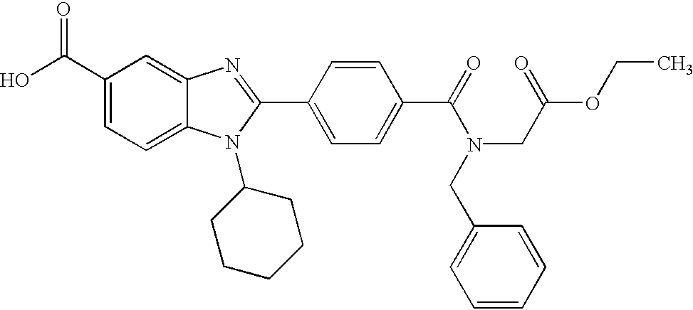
OC(C1=CC=C2C(=C1)N=C(C1=CC=C(C(=O)N(CC3=CC=CC=C3)CC(OCC)=O)C=C1)N2C1CCCCC1)=O
